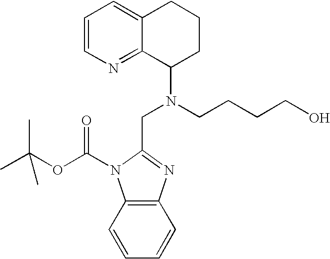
C1=CN=C2C(=C1)CCCC2N(CCCCO)CC1=NC2=C(N1C(OC(C)(C)C)=O)C=CC=C2
